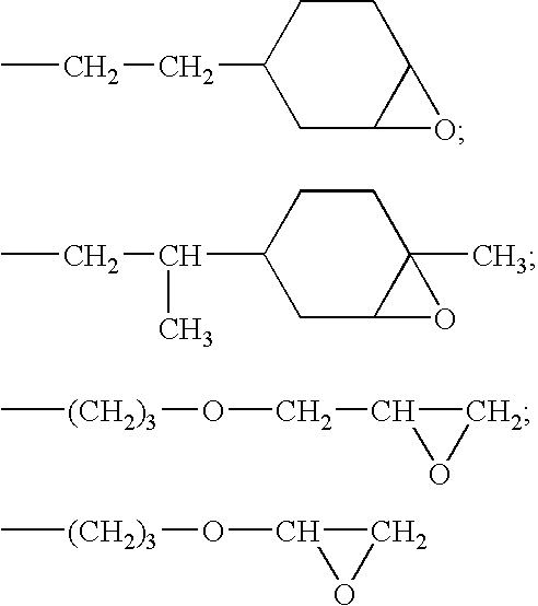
CCCC1CC2C(CC1)O2.CCC(C1CC2C(C)(CC1)O2)C.C[(CH2)3]OCC1OC1.C[(CH2)3]OC1OC1
